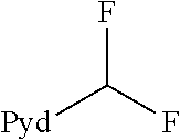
FC(F)[Pyd]
